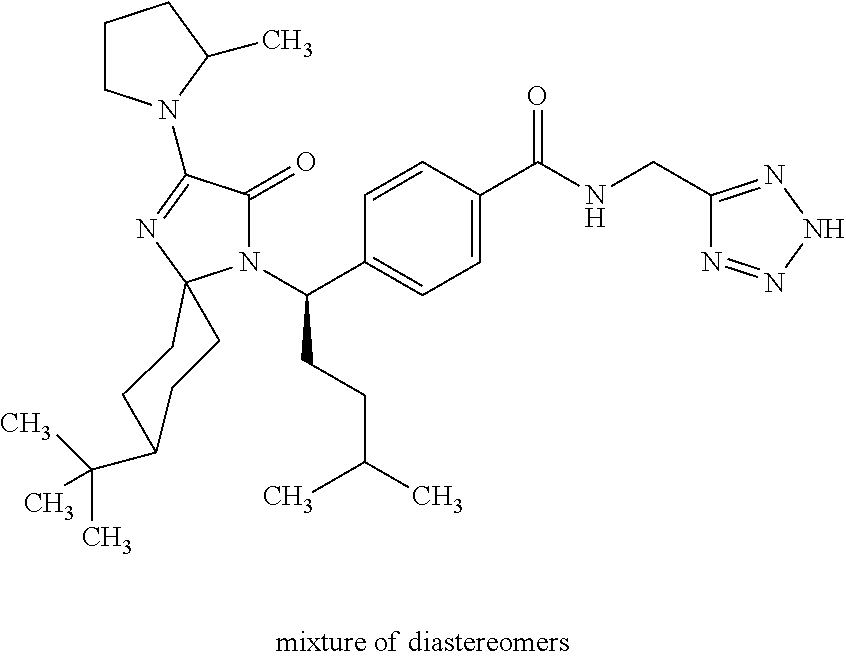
C1C(C(C)(C)C)CCC2(C1)N(C(CCC(C)C)C1=CC=C(C(=O)NCC3=NNN=N3)C=C1)C(=O)C(N1CCCC1C)=N2
